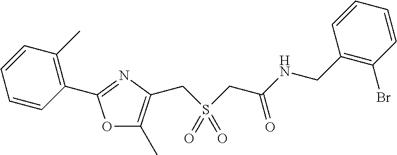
C1=CC(C)=C(C2=NC(CS(CC(=O)NCC3=C(Br)C=CC=C3)(=O)=O)=C(C)O2)C=C1
